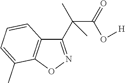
C(C(O[H])=O)(C1=NOC2=C1C=CC=C2C)(C)C
